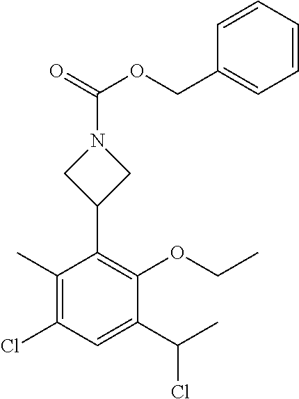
C1(C2=C(OCC)C(C(C)Cl)=CC(Cl)=C2C)CN(C(OCC2=CC=CC=C2)=O)C1
